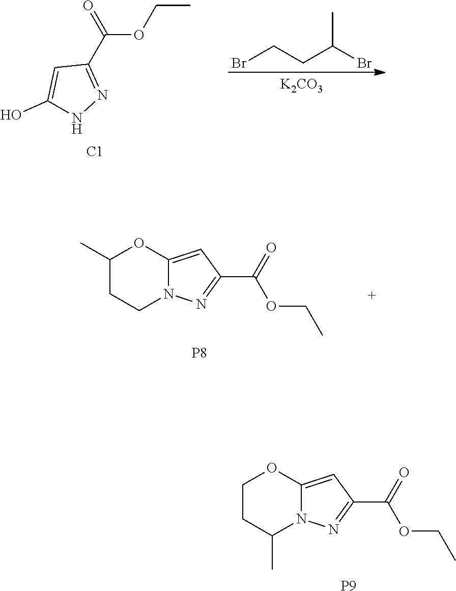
C1CC(C)N2C(=CC(C(=O)OCC)=N2)O1.[P9].C(OCC)(C1=NNC(O)=C1)=O.[C1].BrCCC(Br)C.[K2CO3].C1(C)CCN2C(=CC(C(=O)OCC)=N2)O1.[P8]
